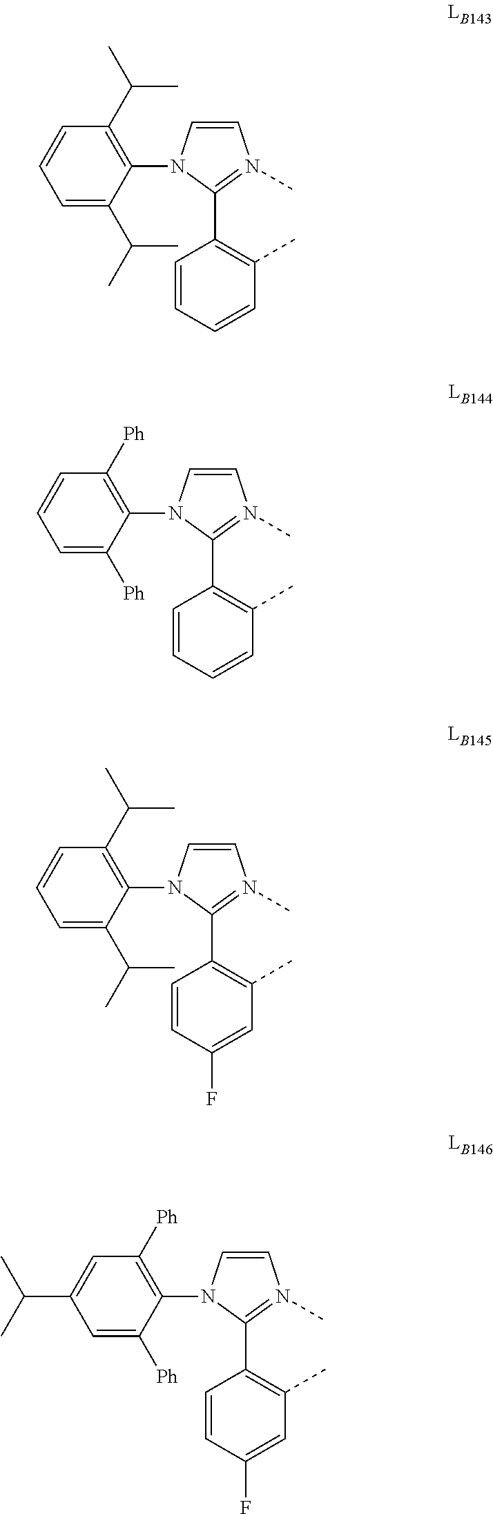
C1=CN(C)=C(C2=C(C)C=CC=C2)N1C1=C(C(C)C)C=CC=C1C(C)C.C1=CN(C)=C(C2=C(C)C=CC=C2)N1C1=C([Ph])C=CC=C1[Ph].C1=CN(C)=C(C2=C(C)C=C(F)C=C2)N1C1=C(C(C)C)C=CC=C1C(C)C.C1=CN(C)=C(C2=C(C)C=C(F)C=C2)N1C1=C([Ph])C=C(C(C)C)C=C1[Ph]
